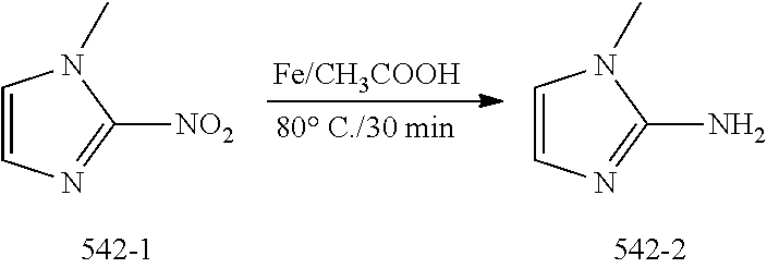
C1=CN=C(N)N1C.C1=CN=C([NO2])N1C.[Fe/CH3COOH]
